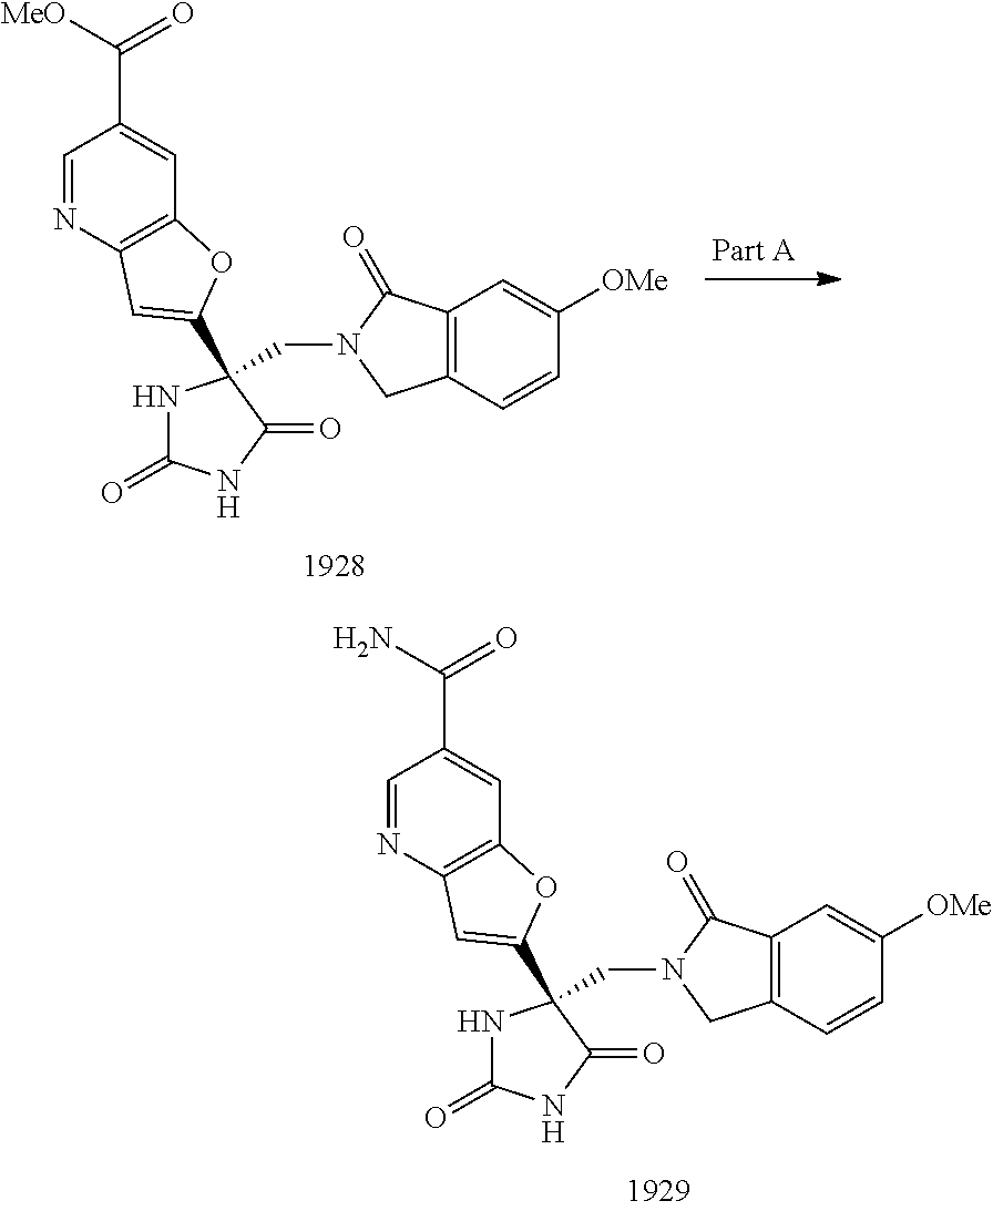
N1C(=O)NC(=O)C1(CN1CC2=C(C1=O)C=C([OMe])C=C2)C1=CC2=C(C=C(C(=O)N)C=N2)O1.N1C(=O)NC(=O)C1(CN1CC2=C(C1=O)C=C([OMe])C=C2)C1=CC2=C(C=C(C(=O)[MeO])C=N2)O1
